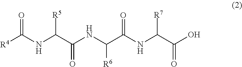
[R4]C(NC(C(NC(C(NC(C(=O)O)[R7])=O)[R6])=O)[R5])=O
